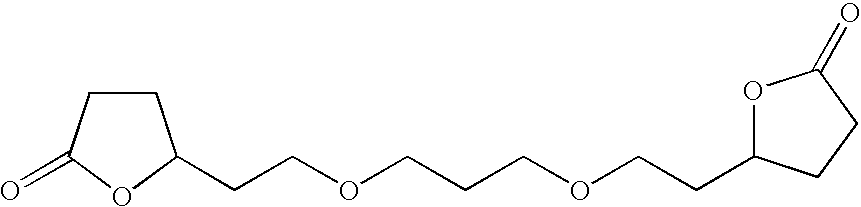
C1CC(=O)OC1CCOCCCOCCC1OC(=O)CC1
